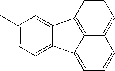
C1(C)=CC=C2C(=C1)C1=C3C(=CC=C1)C=CC=C23
